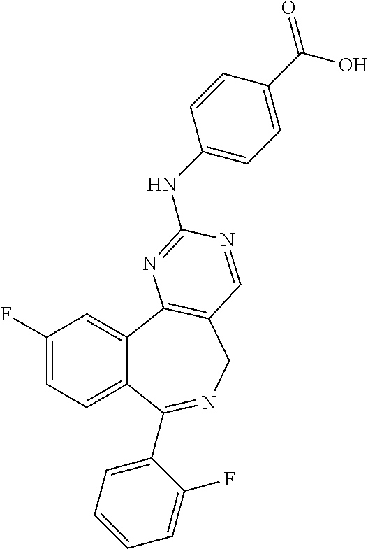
C1(F)=CC=C2C(=C1)C1=C(CN=C2C2=CC=CC=C2F)C=NC(NC2=CC=C(C(=O)O)C=C2)=N1
